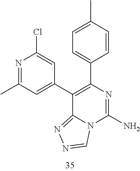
N1=C(C)C=C(C2=C(C3=CC=C(C)C=C3)N=C(N)N3C2=NN=C3)C=C1Cl
